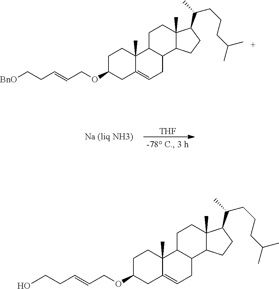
C1C2C(C3C(C)(C1)C(C(CCCC(C)C)C)CC3)CC=C1C2(C)CCC(OCC=CCC[BnO])C1.[THF].C1C2C(C3C(C)(C1)C(C(CCCC(C)C)C)CC3)CC=C1C2(C)CCC(OCC=CCCO)C1
